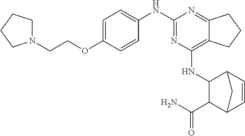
C1=C(OCCN2CCCC2)C=CC(NC2=NC(NC3C(C(N)=O)C4C=CC3C4)=C3C(=N2)CCC3)=C1
